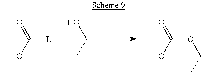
COC([L])=O.CC(C)O.COC(OC(C)C)=O
